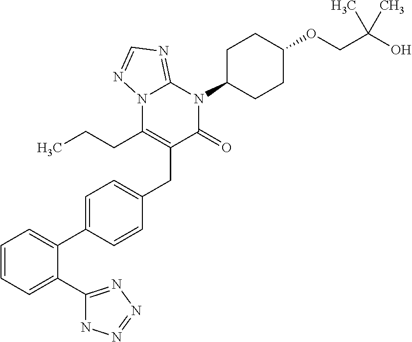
N12C(CCC)=C(CC3=CC=C(C4=CC=CC=C4C4=NN=NN4)C=C3)C(=O)N(C3CCC(OCC(O)(C)C)CC3)C1=NC=N2
